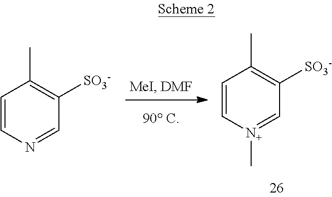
C1=CN=CC([SO3-])=C1C.C1=C[N+](C)=CC([SO3-])=C1C
